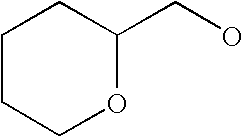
C1CCOC(CO)C1
